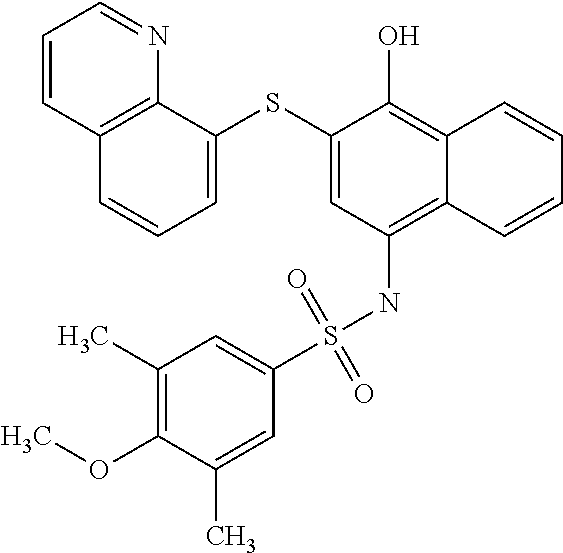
C12=C(NS(C3=CC(C)=C(OC)C(C)=C3)(=O)=O)C=C(SC3=CC=CC4=C3N=CC=C4)C(O)=C1C=CC=C2
